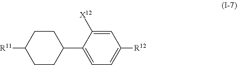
[R11]C1CCC(C2=CC=C([R12])C=C2[X12])CC1
